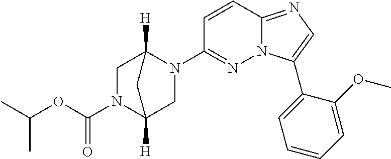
C1=CC2=NC=C(C3=CC=CC=C3OC)N2N=C1N1C2([H])CN(C(=O)OC(C)C)C([H])(C1)C2
